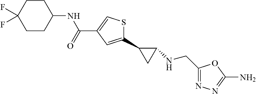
N(C(C1=CSC(C2CC2NCC2=NN=C(N)O2)=C1)=O)C1CCC(F)(F)CC1
